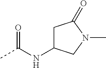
CC(NC1CC(=O)N(C)C1)=O
